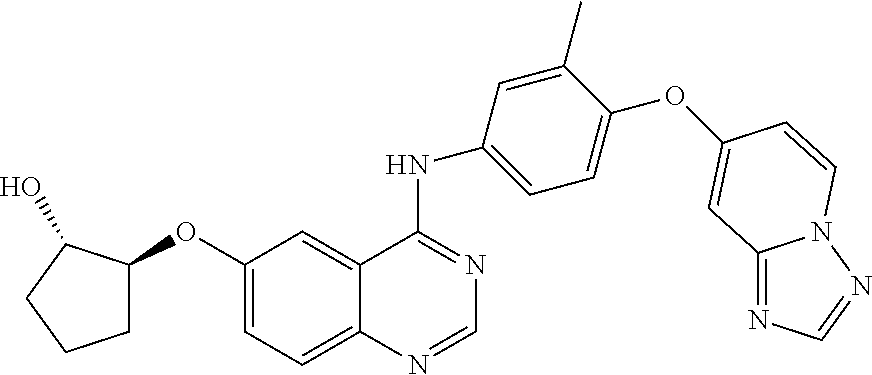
C1C(OC2=CC=C3C(=C2)C(NC2=CC=C(OC4=CC5=NC=NN5C=C4)C(C)=C2)=NC=N3)C(O)CC1
